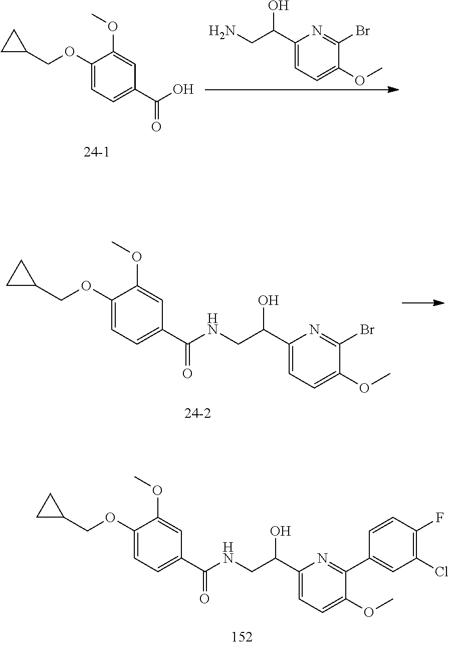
C1(OCC2CC2)=CC=C(C(=O)NCC(C2=CC=C(OC)C(C3=CC(Cl)=C(F)C=C3)=N2)O)C=C1OC.C1(OCC2CC2)=CC=C(C(O)=O)C=C1OC.C1(C(O)CN)=CC=C(OC)C(Br)=N1.C1(OCC2CC2)=CC=C(C(=O)NCC(C2=CC=C(OC)C(Br)=N2)O)C=C1OC
